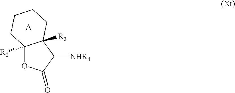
C12([R2])OC(=O)C([NHR4])C1([R3])CCCC2.[A]
